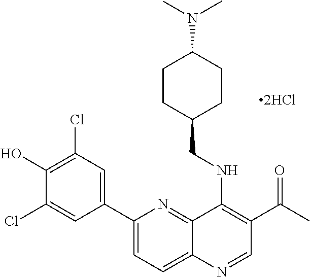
C12=NC(C3=CC(Cl)=C(O)C(Cl)=C3)=CC=C1N=CC(C(C)=O)=C2NCC1CCC(N(C)C)CC1
